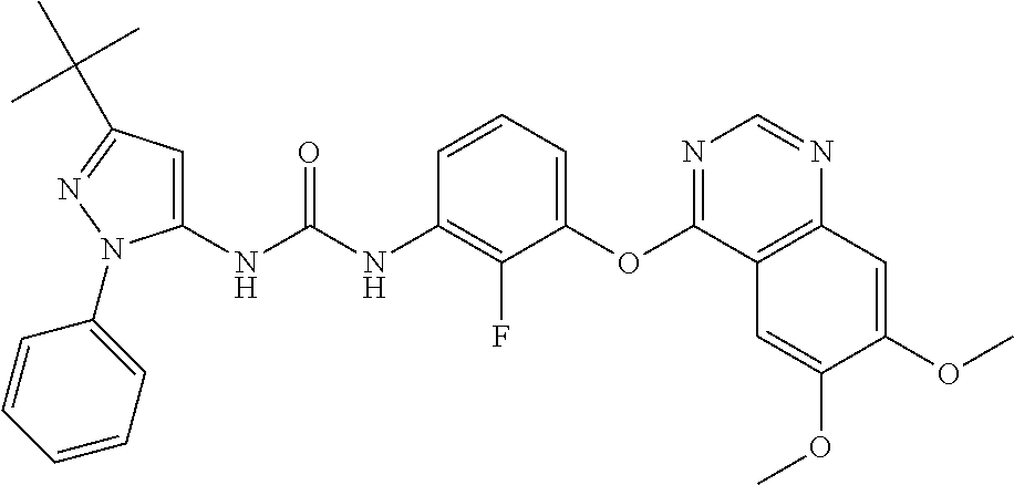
C1(NC(NC2=C(F)C(OC3=NC=NC4=C3C=C(OC)C(OC)=C4)=CC=C2)=O)=CC(C(C)(C)C)=NN1C1=CC=CC=C1
